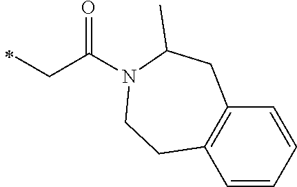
C(CC)(=O)N1C(C)CC2=C(C=CC=C2)CC1
